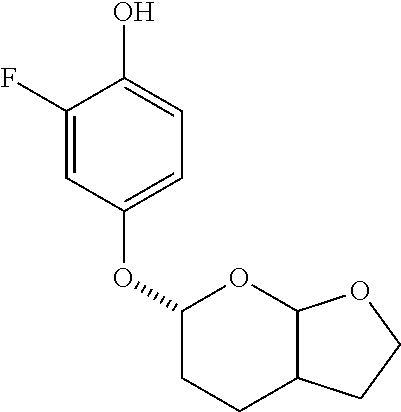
C1(F)=CC(OC2CCC3C(O2)OCC3)=CC=C1O
